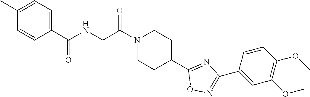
N1(C(CNC(C2=CC=C(C)C=C2)=O)=O)CCC(C2=NC(C3=CC(OC)=C(OC)C=C3)=NO2)CC1
